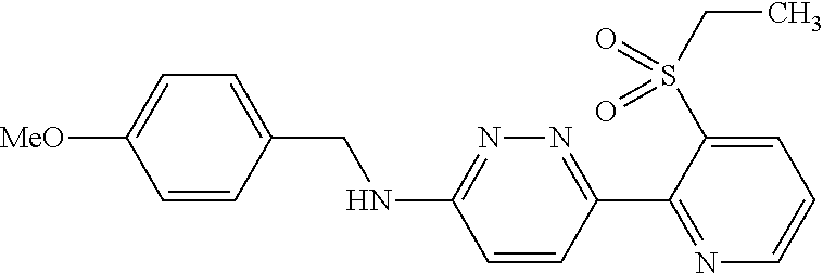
C1=CC(C2=NC=CC=C2S(CC)(=O)=O)=NN=C1NCC1=CC=C([MeO])C=C1
